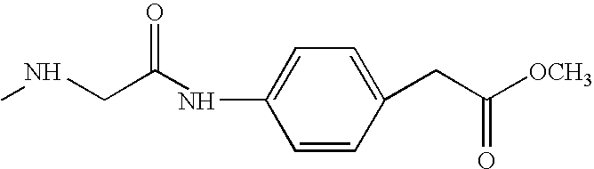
C1=CC(CC([OCH3])=O)=CC=C1NC(CNC)=O
